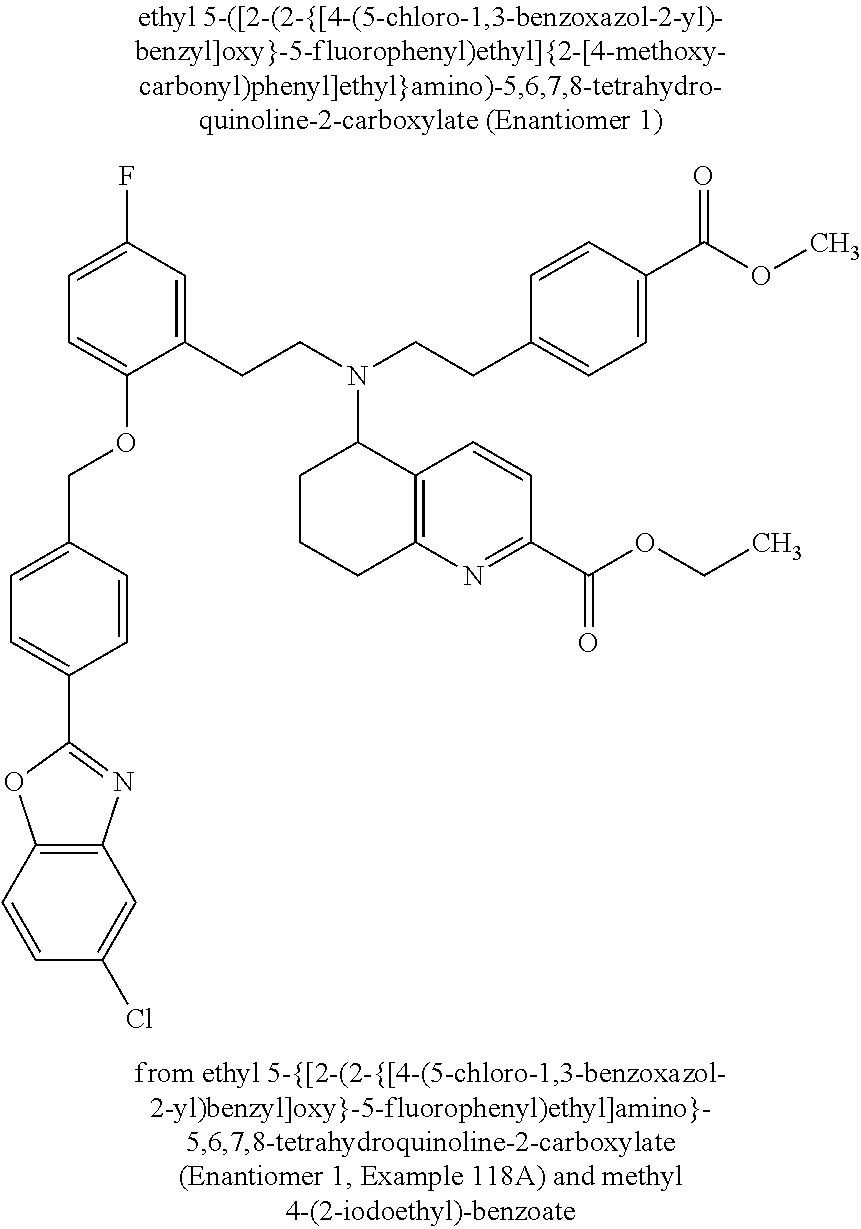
C1(C2=CC=C(COC3=CC=C(F)C=C3CCN(C3CCCC4=C3C=CC(C(OCC)=O)=N4)CCC3=CC=C(C(OC)=O)C=C3)C=C2)=NC2=C(O1)C=CC(Cl)=C2
